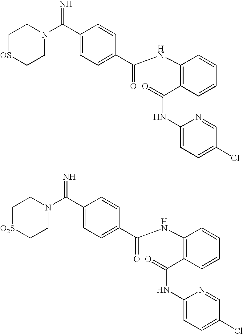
C1(C(=N)N2CC[OS]CC2)=CC=C(C(NC2=C(C(=O)NC3=CC=C(Cl)C=N3)C=CC=C2)=O)C=C1.C1(C(=N)N2CC[O2S]CC2)=CC=C(C(NC2=C(C(=O)NC3=CC=C(Cl)C=N3)C=CC=C2)=O)C=C1
